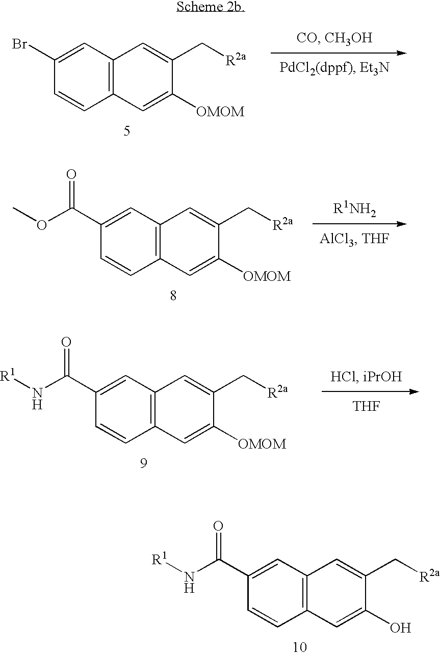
C1(Br)=CC2=C(C=C1)C=C([OMOM])C(C[R2a])=C2.C1(C(OC)=O)=CC2=C(C=C1)C=C([OMOM])C(C[R2a])=C2.C1(C(N[R1])=O)=CC2=C(C=C1)C=C([OMOM])C(C[R2a])=C2.[THF].C1(C(N[R1])=O)=CC2=C(C=C1)C=C(O)C(C[R2a])=C2
